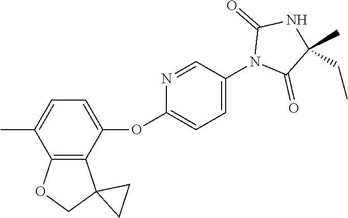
C12=C(C(OC3=CC=C(N4C(=O)C(C)(CC)NC4=O)C=N3)=CC=C1C)C1(CO2)CC1
